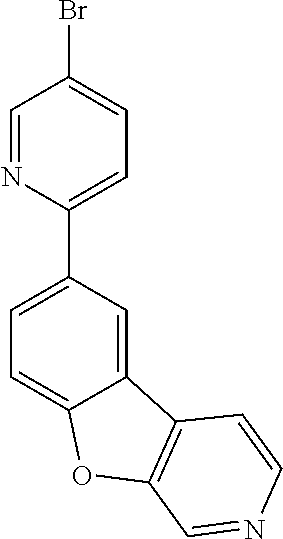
C1=C2C(=CC=C1C1=CC=C(Br)C=N1)OC1=C2C=CN=C1
